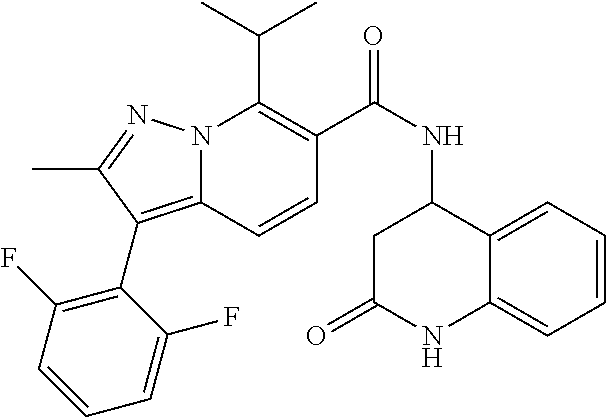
CC(C)C1=C(C(NC2C3=CC=CC=C3NC(=O)C2)=O)C=CC2=C(C3=C(F)C=CC=C3F)C(C)=NN12
